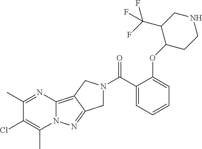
C12=C3C(=NN1C(C)=C(Cl)C(C)=N2)CN(C(C1=CC=CC=C1OC1CCNCC1C(F)(F)F)=O)C3
